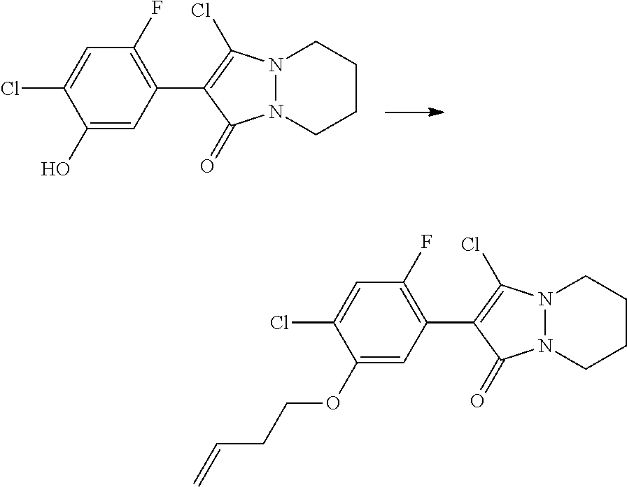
C1(O)=CC(C2=C(Cl)N3N(C2=O)CCCC3)=C(F)C=C1Cl.C1(OCCC=C)=CC(C2=C(Cl)N3N(C2=O)CCCC3)=C(F)C=C1Cl
